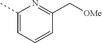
C1(C)=CC=CC(C[OMe])=N1
